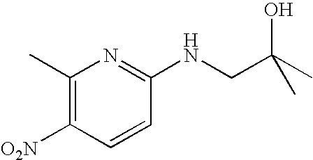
C1(C)=C([O2N])C=CC(NCC(C)(C)O)=N1
